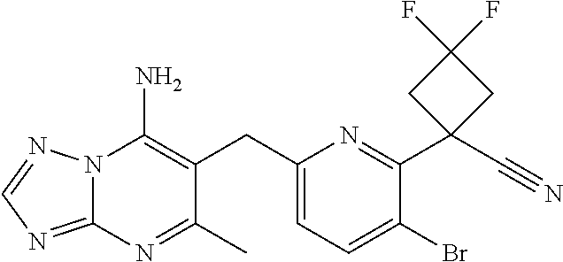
N12C(=NC=N1)N=C(C)C(CC1=CC=C(Br)C(C3(C#N)CC(F)(F)C3)=N1)=C2N
